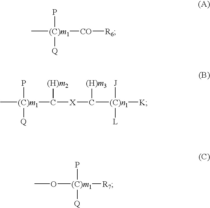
C[(C)m1]([CO][R6])(P)[Q].C[(C)m1](P)([Q])C([X]C([(C)n1]([K])([J])[L])[(H)m3])[(H)m2].O([(C)m1](P)([Q])[R7])C
